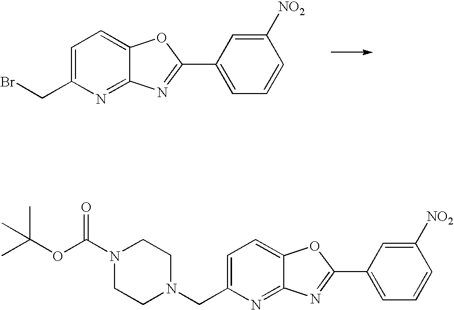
C1=C(CBr)N=C2C(=C1)OC(C1=CC=CC([NO2])=C1)=N2.C1=C(CN2CCN(C(OC(C)(C)C)=O)CC2)N=C2C(=C1)OC(C1=CC=CC([NO2])=C1)=N2
